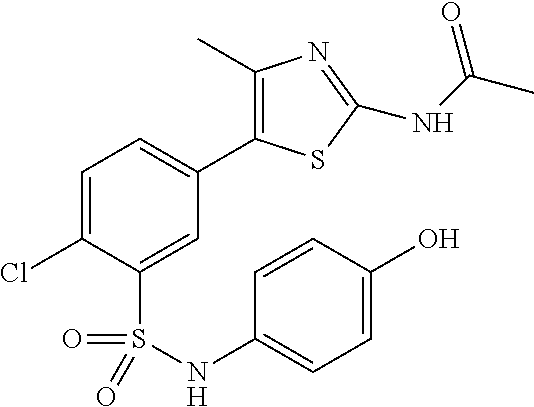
C1=C(Cl)C(S(=O)(=O)NC2=CC=C(O)C=C2)=CC(C2=C(C)N=C(NC(C)=O)S2)=C1
